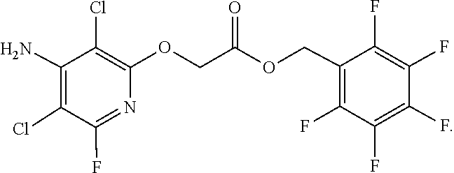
C1(F)=C(F)C(COC(COC2=C(Cl)C(N)=C(Cl)C(F)=N2)=O)=C(F)C(F)=C1F
